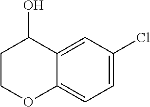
C12=CC=C(Cl)C=C1C(O)CCO2
